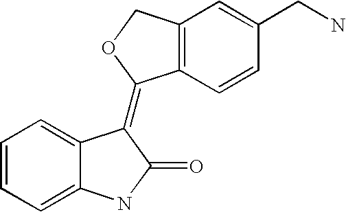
C1=CC=C2C(=C1)C(=C1C3=C(CO1)C=C(CN)C=C3)C(=O)N2
